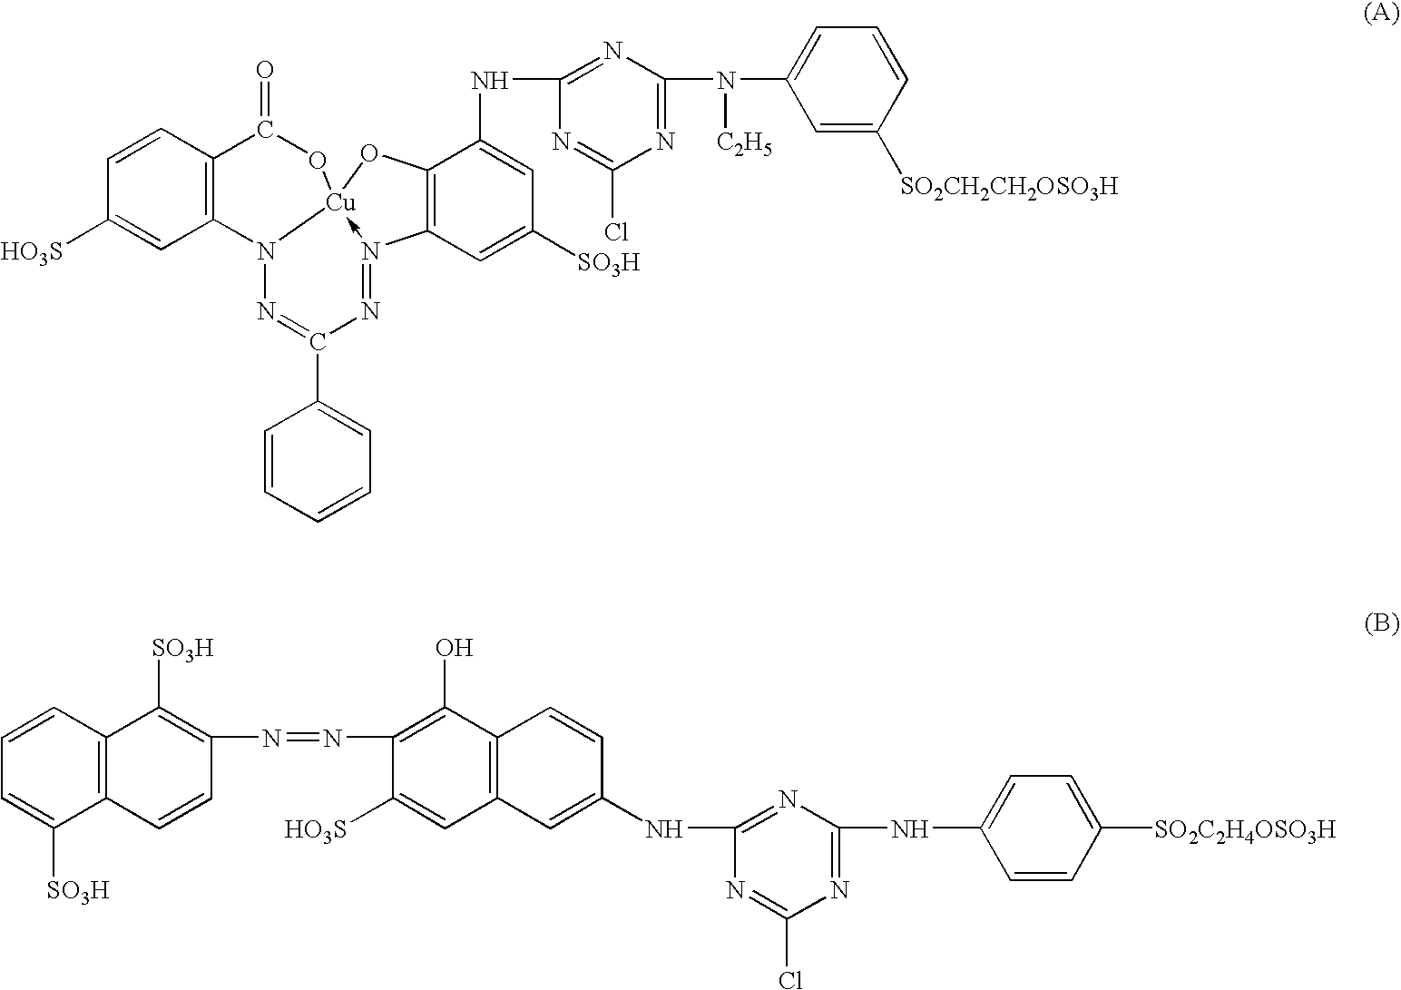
C1=CC([HO3S])=CC2=C1C(=O)O[Cu]13-N(=NC(C4=CC=CC=C4)=NN12)C1=C(C(NC2=NC(N(C4=CC=CC([SO2CH2CH2OSO3H])=C4)[C2H5])=NC(Cl)=N2)=CC([SO3H])=C1)O3.C12=C(C=CC=C1[SO3H])C([SO3H])=C(N=NC1=C(O)C3=C(C=C1[HO3S])C=C(NC1=NC(NC4=CC=C([SO2C2H4OSO3H])C=C4)=NC(Cl)=N1)C=C3)C=C2
